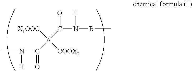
CN(C(=O)[A](C(N(BC)[H])=O)([X1OOC])[COOX2])[H]
